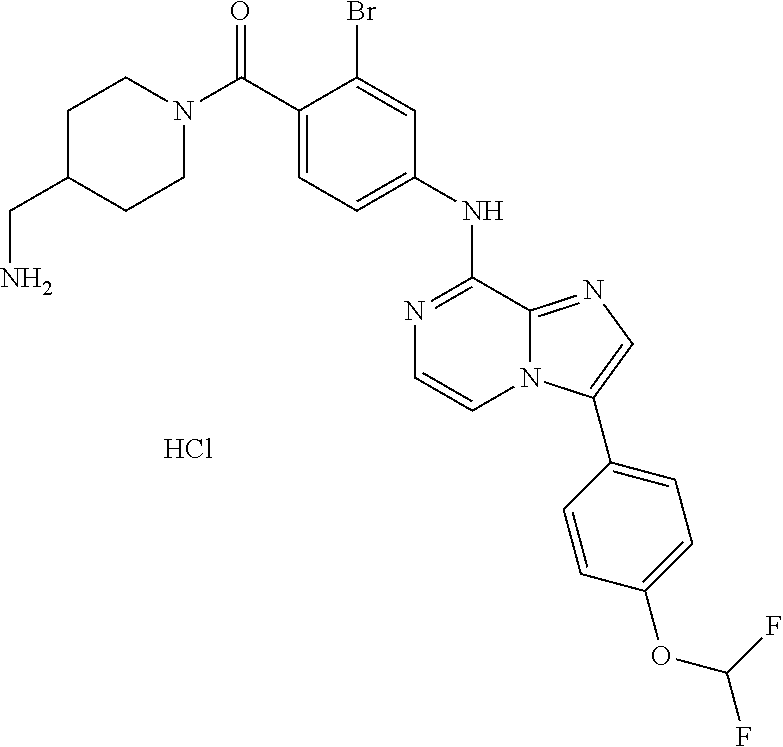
Cl.C1(NC2=NC=CN3C2=NC=C3C2=CC=C(OC(F)F)C=C2)=CC=C(C(N2CCC(CN)CC2)=O)C(Br)=C1
